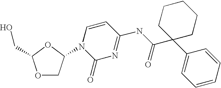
O1CC(N2C(=O)N=C(NC(C3(C4=CC=CC=C4)CCCCC3)=O)C=C2)OC1CO
